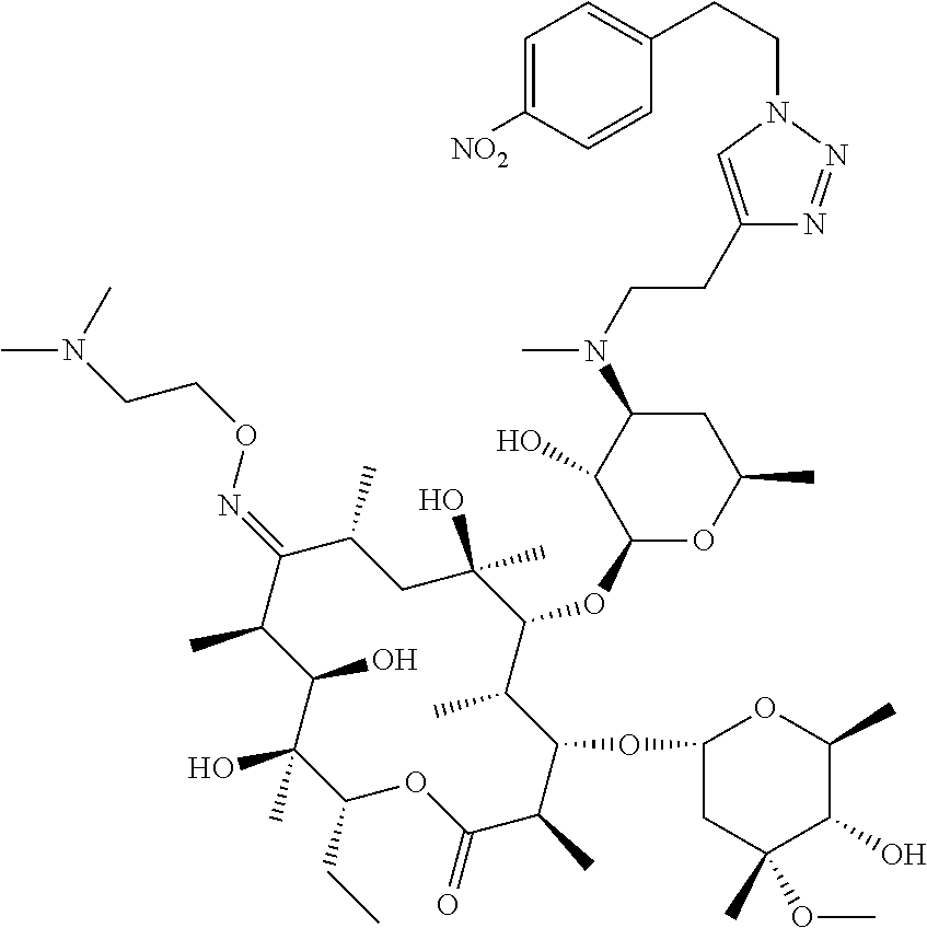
C1(CC)C(C)(O)C(O)C(C)C(=NOCCN(C)C)C(C)CC(O)(C)C(OC2OC(C)CC(N(C)CCC3=CN(CCC4=CC=C([NO2])C=C4)N=N3)C2O)C(C)C(OC2CC(C)(OC)C(O)C(C)O2)C(C)C(=O)O1
